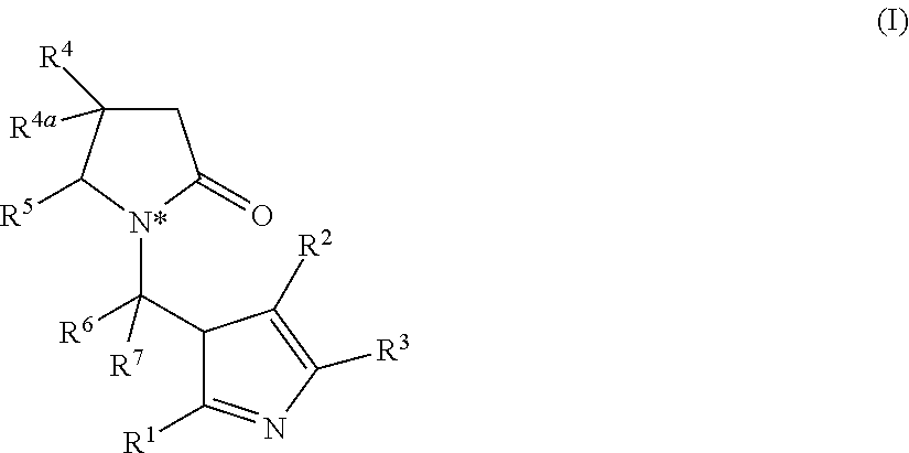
C1C([R4a])([R4])C([R5])[N*](C(C2C([R1])=NC([R3])=C2[R2])([R6])[R7])C1=O
